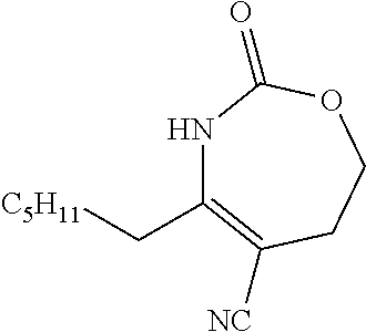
N1C(C[C5H11])=C([NC])CCOC1=O
